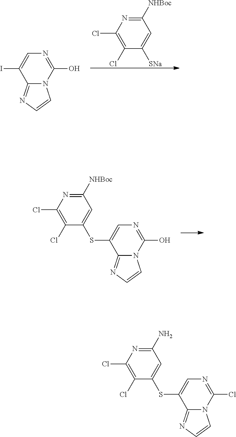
C1([NHBoc])=NC(Cl)=C(Cl)C([SNa])=C1.N1=C(O)N2C(=NC=C2)C(I)=C1.C1([NHBoc])=NC(Cl)=C(Cl)C(SC2=CN=C(O)N3C2=NC=C3)=C1.C1(N)=NC(Cl)=C(Cl)C(SC2=CN=C(Cl)N3C2=NC=C3)=C1
